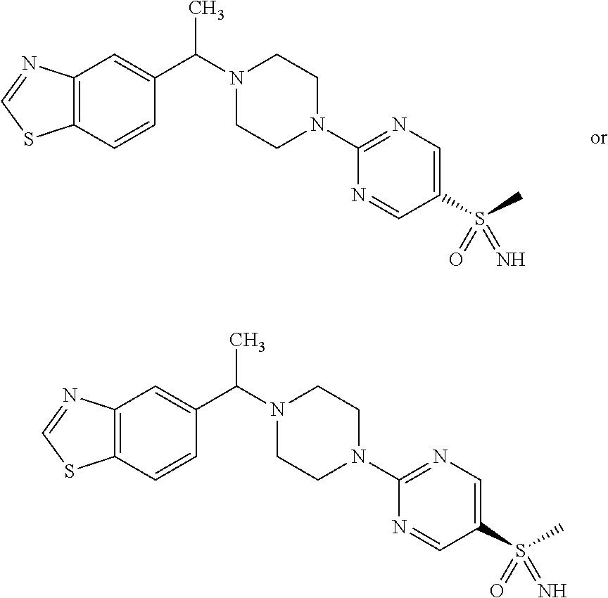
C12=C(C=CC(C(N3CCN(C4=NC=C(S(C)(=N)=O)C=N4)CC3)C)=C1)SC=N2.C12=C(C=CC(C(N3CCN(C4=NC=C(S(C)(=N)=O)C=N4)CC3)C)=C1)SC=N2
